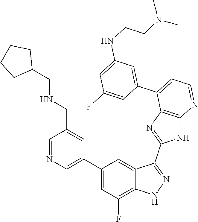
C1=NC=C(C2=CC(F)=C3C(=C2)C(C2=NC4=C(N2)N=CC=C4C2=CC(NCCN(C)C)=CC(F)=C2)=NN3)C=C1CNCC1CCCC1
